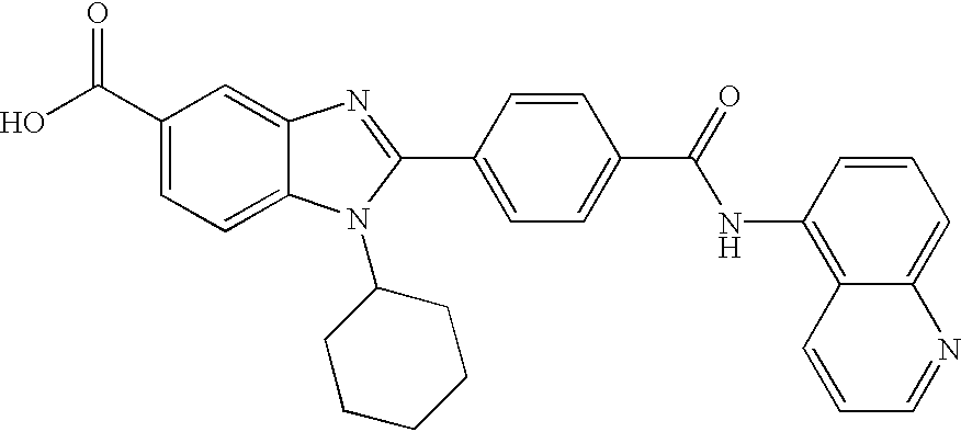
C1(C(O)=O)=CC=C2C(=C1)N=C(C1=CC=C(C(=O)NC3=C4C(=CC=C3)N=CC=C4)C=C1)N2C1CCCCC1
